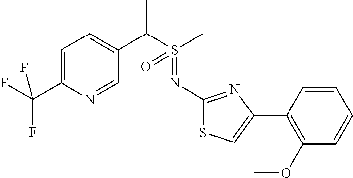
C1=C(C(F)(F)F)N=CC(C(S(C)(=O)=NC2=NC(C3=C(OC)C=CC=C3)=CS2)C)=C1
